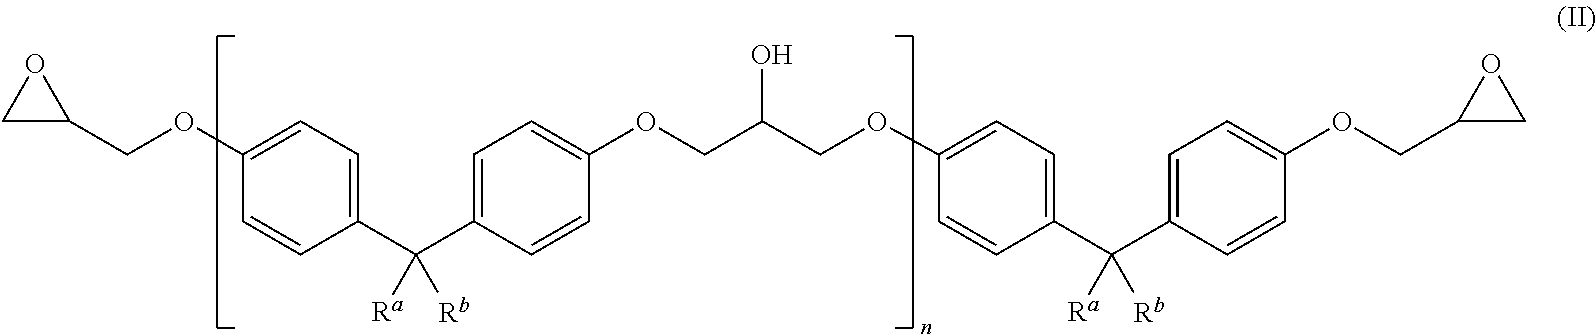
C1C(COC2=CC=C(C(C3=CC=C(OCC(COC4=CC=C(C(C5=CC=C(OCC6CO6)C=C5)([Rb])[Ra])C=C4)O)C=C3)([Rb])[Ra])C=C2)O1
